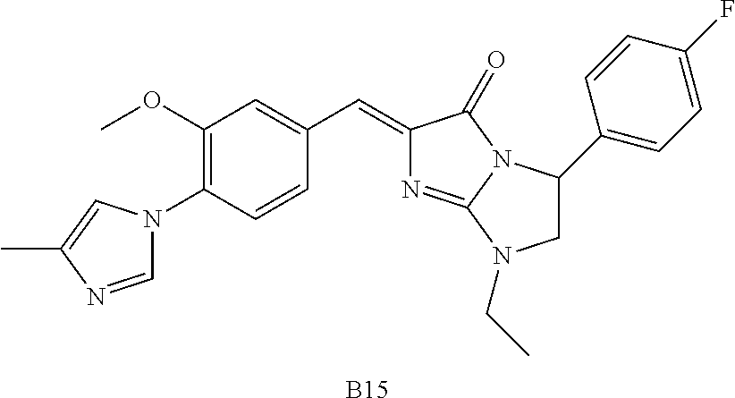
C1=NC(C)=CN1C1=C(OC)C=C(C=C2N=C3N(C2=O)C(C2=CC=C(F)C=C2)CN3CC)C=C1.[B15]
